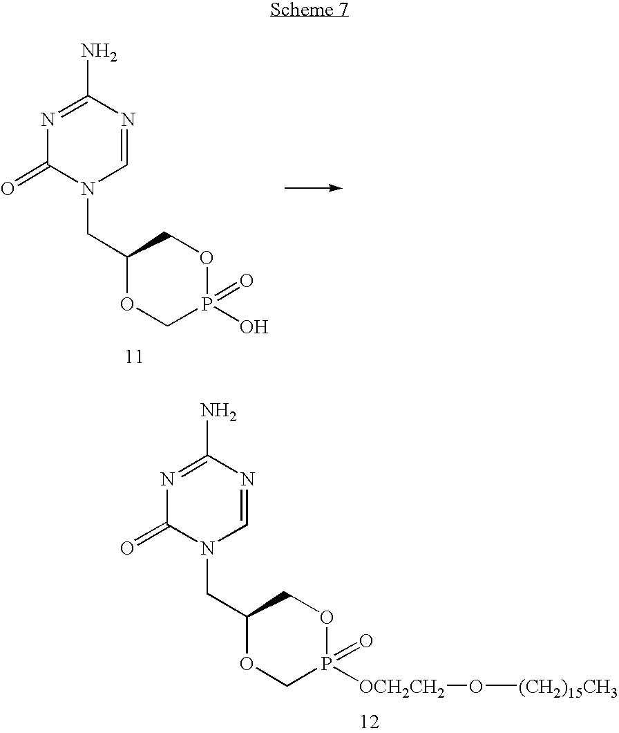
N1=C(N)N=CN(CC2OCP(O)(=O)OC2)C1=O.N1=C(N)N=CN(CC2OCP([OCH2CH2]O[(CH2)15CH3])(=O)OC2)C1=O
